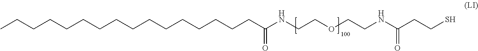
CCCCCCCCCCCCCCCCC(NCCOCCNC(CCS)=O)=O
